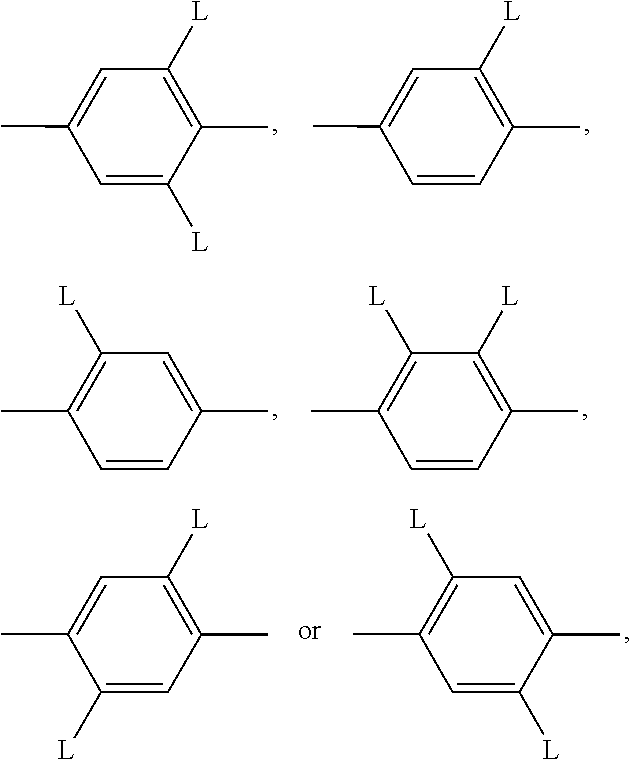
C1([L])=C(C)C([L])=CC(C)=C1.C1([L])=C(C)C=CC(C)=C1.C1=C(C)C=CC(C)=C1[L].C1([L])=C(C)C=CC(C)=C1[L].C1=C(C)C([L])=CC(C)=C1[L].C1([L])=C(C)C=C([L])C(C)=C1
